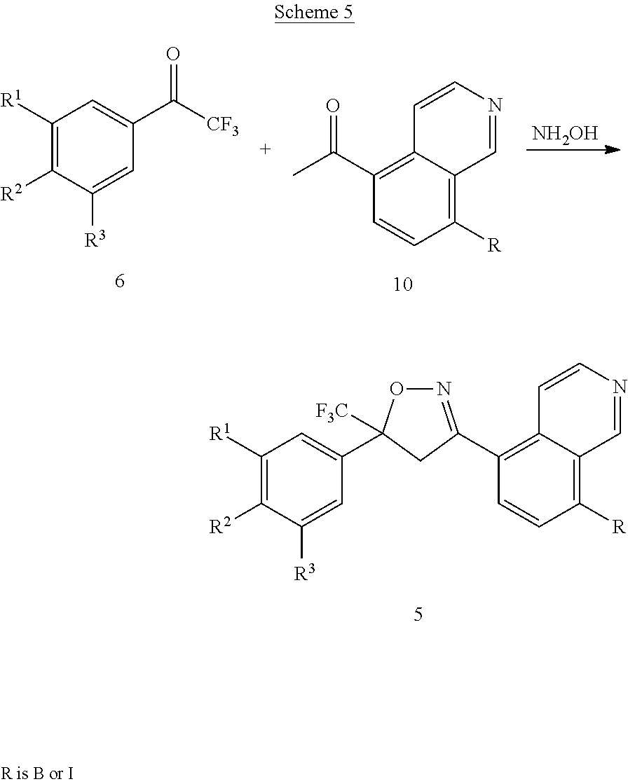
C1(C2([F3C])ON=C(C3=C4C(=C([R])C=C3)C=NC=C4)C2)=CC([R1])=C([R2])C([R3])=C1.C1([R1])=C([R2])C([R3])=CC(C([CF3])=O)=C1.C1([R])=C2C(=C(C(=O)C)C=C1)C=CN=C2.[NH2OH]
